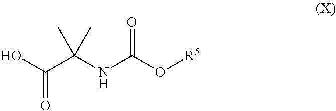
CC(C)(C(O)=O)NC(O[R5])=O
